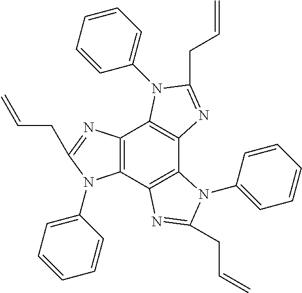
C12=C(C3=C(C4=C1N(C1=CC=CC=C1)C(CC=C)=N4)N(C1=CC=CC=C1)C(CC=C)=N3)N(C1=CC=CC=C1)C(CC=C)=N2
